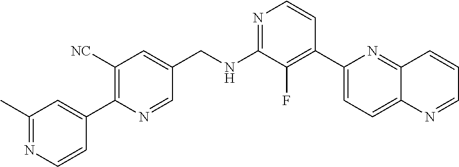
N1=C(NCC2=CC([NC])=C(C3=CC(C)=NC=C3)N=C2)C(F)=C(C2=CC=C3C(=N2)C=CC=N3)C=C1
